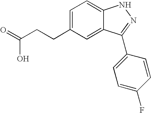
C(CC1=CC=C2C(=C1)C(C1=CC=C(F)C=C1)=NN2)C(=O)O
